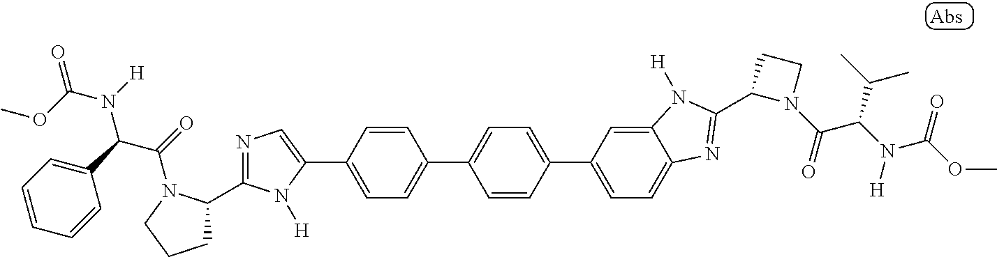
C1=CC(C2=CN=C(C3CCCN3C(C(N(C(=O)OC)[H])C3=CC=CC=C3)=O)N2[H])=CC=C1C1=CC=C(C2=CC=C3C(=C2)N([H])C(C2N(C(C(C(C)C)N(C(=O)OC)[H])=O)CC2)=N3)C=C1
